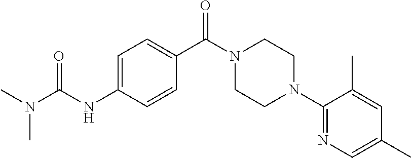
C1=C(NC(N(C)C)=O)C=CC(C(N2CCN(C3=NC=C(C)C=C3C)CC2)=O)=C1
